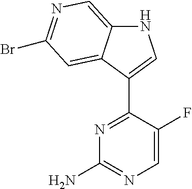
N1C2=CN=C(Br)C=C2C(C2=NC(N)=NC=C2F)=C1
